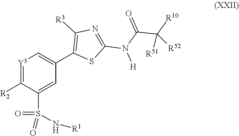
[Y3]1=C([R2])C(S(=O)(=O)N[R1])=CC(C2=C([R3])N=C(N(C(=O)C([R10])([R52])[R51])[H])S2)=C1
